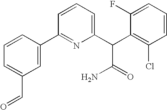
C1=C(C=O)C=C(C2=NC(C(C3=C(Cl)C=CC=C3F)C(=O)N)=CC=C2)C=C1
